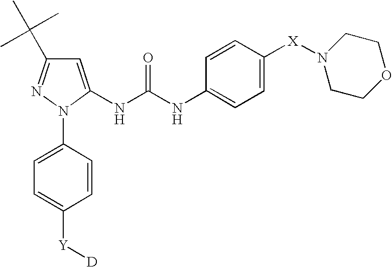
C1=C(NC(NC2=CC=C([X]N3CCOCC3)C=C2)=O)N(C2=CC=C([Y][D])C=C2)N=C1C(C)(C)C
